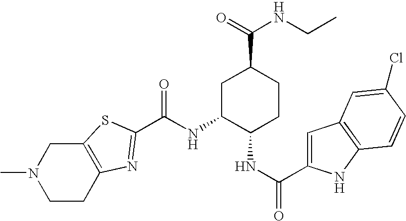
N(C1C(NC(=O)C2=CC3=C(N2)C=CC(Cl)=C3)CCC(C(=O)NCC)C1)C(=O)C1=NC2=C(CN(C)CC2)S1
